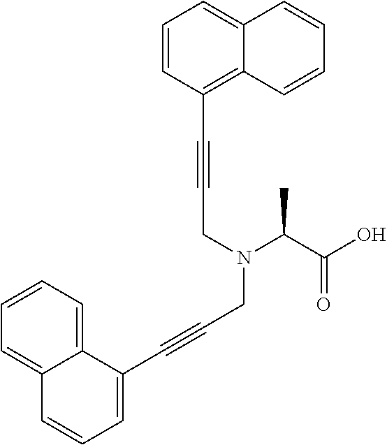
C1=CC=C2C(=C1)C=CC=C2C#CCN(C(C(O)=O)C)CC#CC1=C2C(=CC=C1)C=CC=C2
